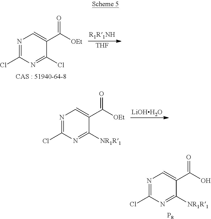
N1=C(Cl)N=C(Cl)C(C([OEt])=O)=C1.[THF].[LiOHH2O].N1=C(Cl)N=C([NR1R1])C(C([OEt])=O)=C1.N1=C(Cl)N=C([NR1R1])C(C(O)=O)=C1.[P8]
